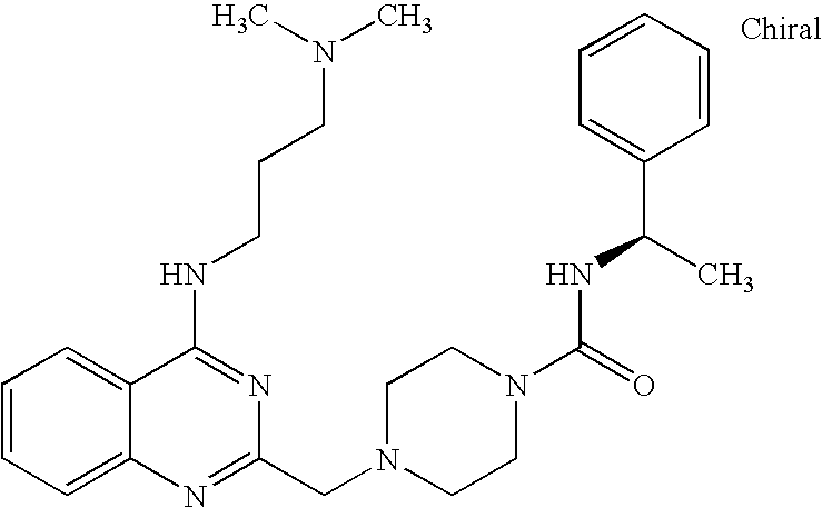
C1=CC=C2C(=C1)C(NCCCN(C)C)=NC(CN1CCN(C(=O)NC(C3=CC=CC=C3)C)CC1)=N2
